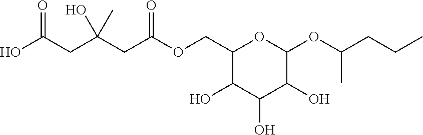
C1(COC(CC(CC(O)=O)(O)C)=O)C(O)C(O)C(O)C(OC(C)CCC)O1
